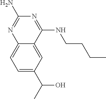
C1=C(C(C)O)C=C2C(=C1)N=C(N)N=C2NCCCC
